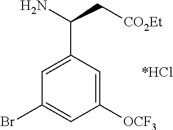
C1([OCF3])=CC(C(N)C[CO2Et])=CC(Br)=C1
